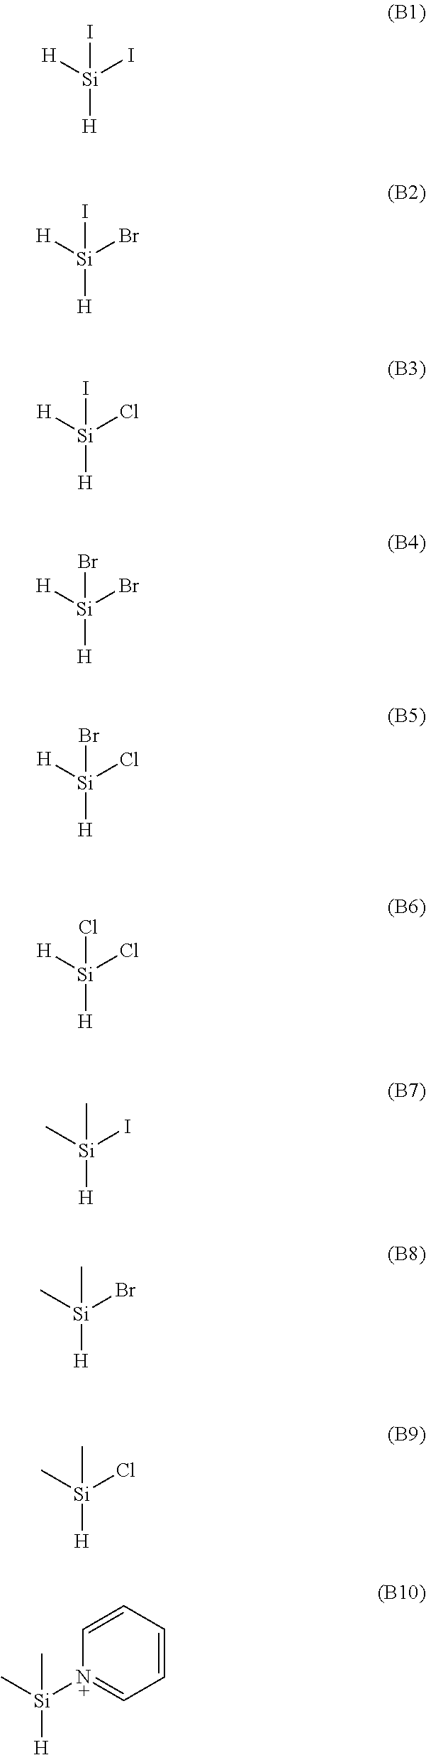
I[Si]([H])(I)[H].I[Si]([H])(Br)[H].I[Si]([H])(Cl)[H].Br[Si]([H])(Br)[H].Br[Si]([H])(Cl)[H].Cl[Si]([H])(Cl)[H].C[Si]([H])(I)C.C[Si]([H])(Br)C.C[Si]([H])(Cl)C.C[Si]([H])([N+]1=CC=CC=C1)C
